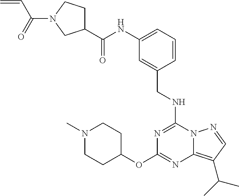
C1(OC2=NC3=C(C(C)C)C=NN3C(NCC3=CC(NC(C4CCN(C(=O)C=C)C4)=O)=CC=C3)=N2)CCN(C)CC1
